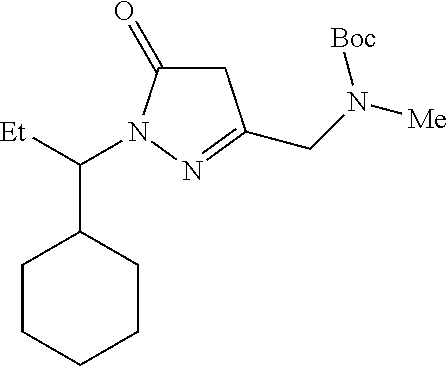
C1CCCCC1C(N1N=C(CN([Me])[Boc])CC1=O)[Et]
